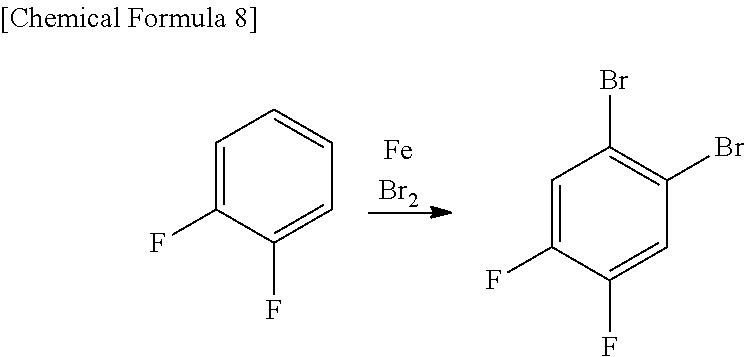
C1=C(F)C(F)=CC(Br)=C1Br.C1=C(F)C(F)=CC=C1.[FeBr2]
